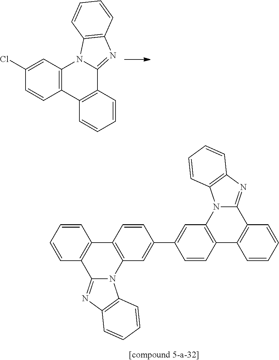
C12=C(C=C(Cl)C=C1)N1C(=NC3=C1C=CC=C3)C1=C2C=CC=C1.C1=CC2=C(C=C1C1=CC3=C(C=C1)C1=C(C4=NC5=C(N34)C=CC=C5)C=CC=C1)N1C(=NC3=C1C=CC=C3)C1=C2C=CC=C1
